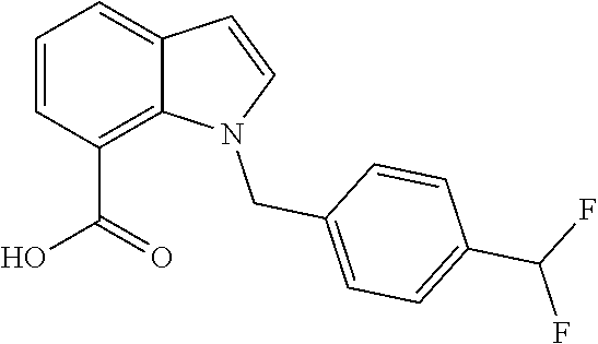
C1=CC(C(=O)O)=C2C(=C1)C=CN2CC1=CC=C(C(F)F)C=C1
